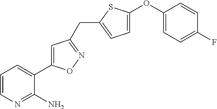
C1=CN=C(N)C(C2=CC(CC3=CC=C(OC4=CC=C(F)C=C4)S3)=NO2)=C1
